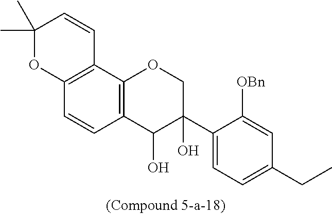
C12=C(C3=C(C=C1)C(O)C(C1=CC=C(CC)C=C1[OBn])(O)CO3)C=CC(C)(C)O2
